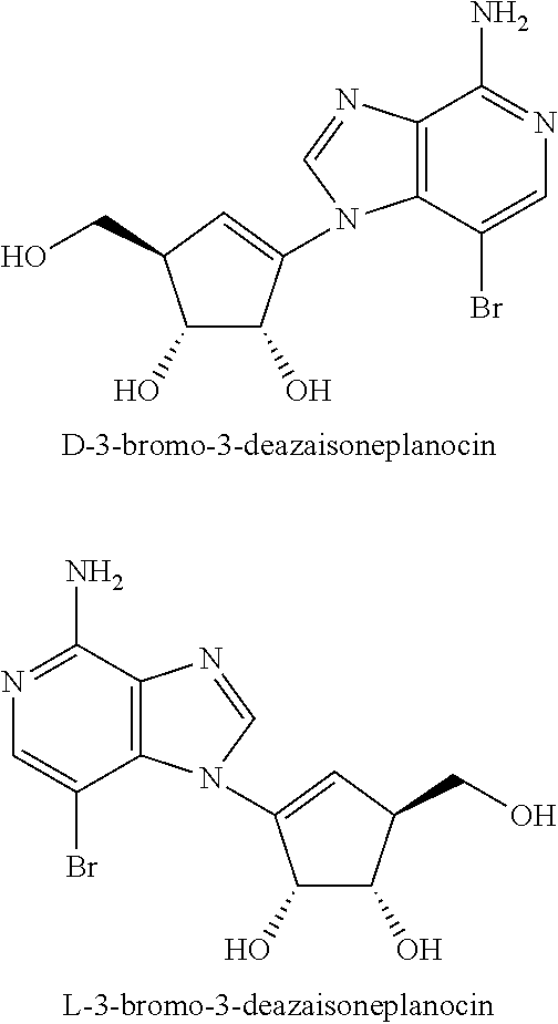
N1=C(N)C2=C(C(Br)=C1)N(C1=CC(CO)C(O)C1O)C=N2.N1=C(N)C2=C(C(Br)=C1)N(C1=CC(CO)C(O)C1O)C=N2
